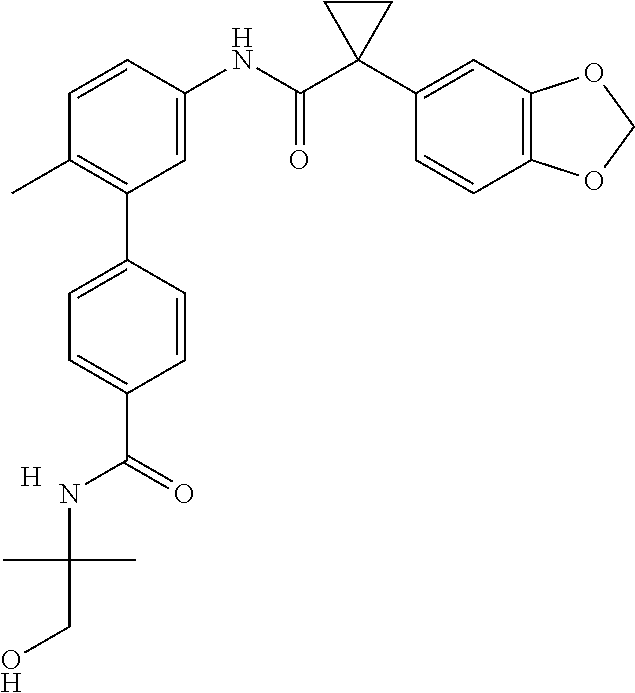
C1(C)=C(C2=CC=C(C(NC(C)(C)CO)=O)C=C2)C=C(NC(C2(C3=CC4=C(C=C3)OCO4)CC2)=O)C=C1.[H]
